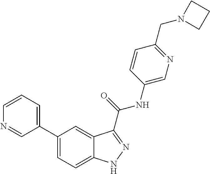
C1=CN=CC(C2=CC=C3C(=C2)C(C(NC2=CN=C(CN4CCC4)C=C2)=O)=NN3)=C1
